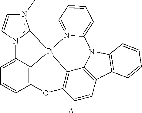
C1=C2C3=C(C=C1)OC1=C4C5=C(C=C1)C1=C(N5C5=CC=CC=N5[Pt]34C3N2C=CN3C)C=CC=C1.[A]
